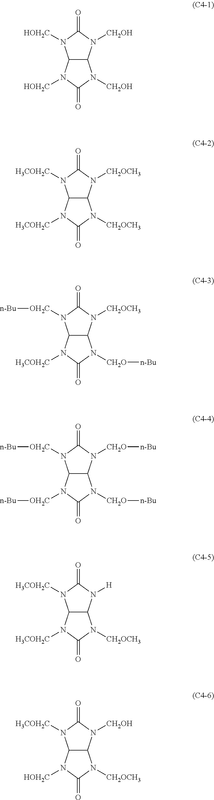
C12C(N([CH2OH])C(=O)N1[HOH2C])N([CH2OH])C(=O)N2[HOH2C].C12C(N([CH2OCH3])C(=O)N1[H3COH2C])N([CH2OCH3])C(=O)N2[H3COH2C].C12C(N([CH2OCH3])C(=O)N1[OH2C][n-Bu])N([CH2O][n-Bu])C(=O)N2[H3COH2C].C12C(N([CH2O][n-Bu])C(=O)N1[OH2C][n-Bu])N([CH2O][n-Bu])C(=O)N2[OH2C][n-Bu].C12C(N([H])C(=O)N1[H3COH2C])N([CH2OCH3])C(=O)N2[H3COH2C].C12C(N([CH2OH])C(=O)N1[H3COH2C])N([CH2OCH3])C(=O)N2[HOH2C]
